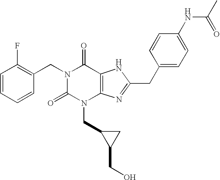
C1=CC=CC(CN2C(=O)N(CC3C(CO)C3)C3=C(C2=O)NC(CC2=CC=C(NC(C)=O)C=C2)=N3)=C1F
